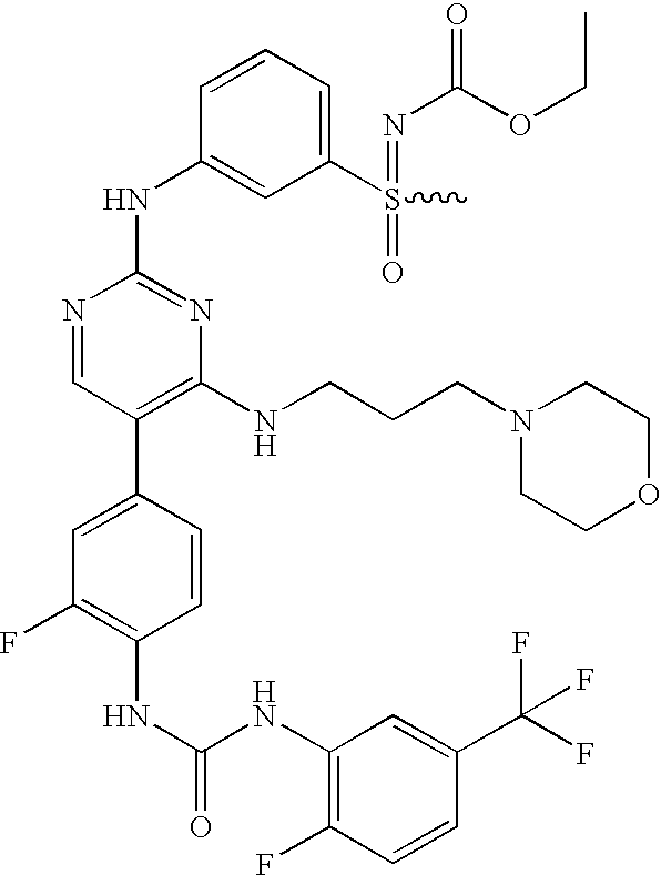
N(C1=C(F)C=CC(C(F)(F)F)=C1)C(NC1=C(F)C=C(C2=C(NCCCN3CCOCC3)N=C(NC3=CC(S(=NC(=O)OCC)(=O)C)=CC=C3)N=C2)C=C1)=O
